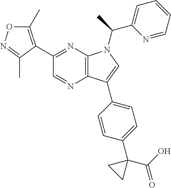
C12=C(N=C(C3=C(C)ON=C3C)C=N1)N(C(C1=CC=CC=N1)C)C=C2C1=CC=C(C2(C(=O)O)CC2)C=C1
